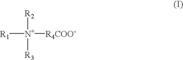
[R1][N+]([R2])([R3])[R4COO-]
